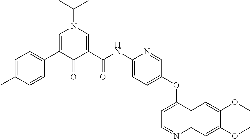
C1=C(C)C=CC(C2=CN(C(C)C)C=C(C(=O)NC3=CC=C(OC4=CC=NC5=C4C=C(OC)C(OC)=C5)C=N3)C2=O)=C1
